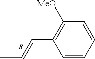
C1=CC=CC([MeO])=C1C=CC
